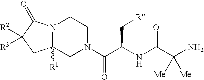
C12([R1])N(C(=O)C([R2])([R3])C1)CCN(C(C(NC(C(N)([Me])[Me])=O)C[R])=O)C2
